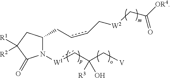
N1([W1]cC(C[V])([R3])O)C(CccC[W2]CC(=O)[OR4])CC([R1])([R2])C1=O
